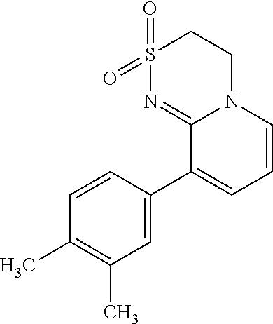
S1(=O)(=O)N=C2N(CC1)C=CC=C2C1=CC(C)=C(C)C=C1
